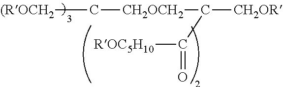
[(ROCH2]C[CH2OCH2]C([CH2OR])C([ROC5H10])=O
